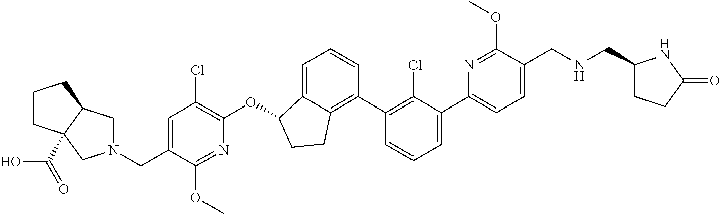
O(C1C2=CC=CC(C3=C(Cl)C(C4=CC=C(CNCC5CCC(=O)N5)C(OC)=N4)=CC=C3)=C2CC1)C1=C(Cl)C=C(CN2CC3C(C(O)=O)(C2)CCC3)C(OC)=N1
